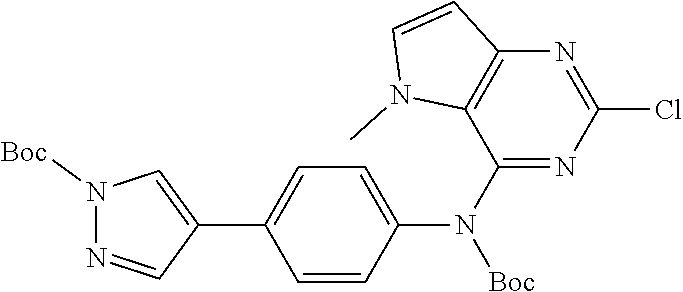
N1=CC(C2=CC=C(N(C3=NC(Cl)=NC4=C3N(C)C=C4)[Boc])C=C2)=CN1[Boc]
